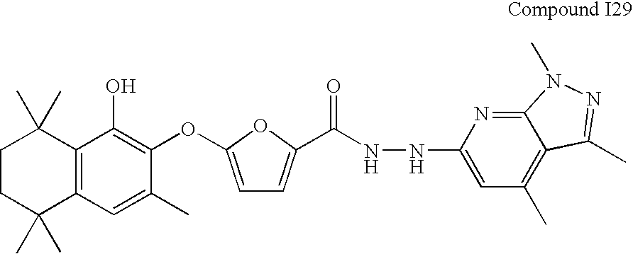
C1CC(C)(C)C2=C(C1(C)C)C(O)=C(OC1=CC=C(C(=O)NNC3=CC(C)=C4C(=N3)N(C)N=C4C)O1)C(C)=C2
